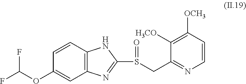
FC(OC1=CC2=C(C=C1)NC(S(=O)CC1=NC=CC([OCH3])=C1[H3CO])=N2)F
